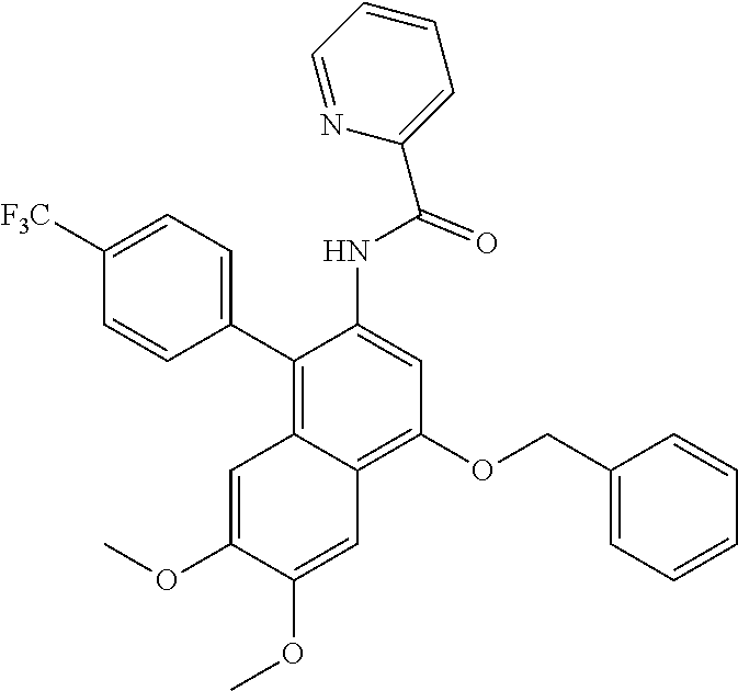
C1([F3C])=CC=C(C2=C3C(=C(OCC4=CC=CC=C4)C=C2NC(C2=CC=CC=N2)=O)C=C(OC)C(OC)=C3)C=C1
